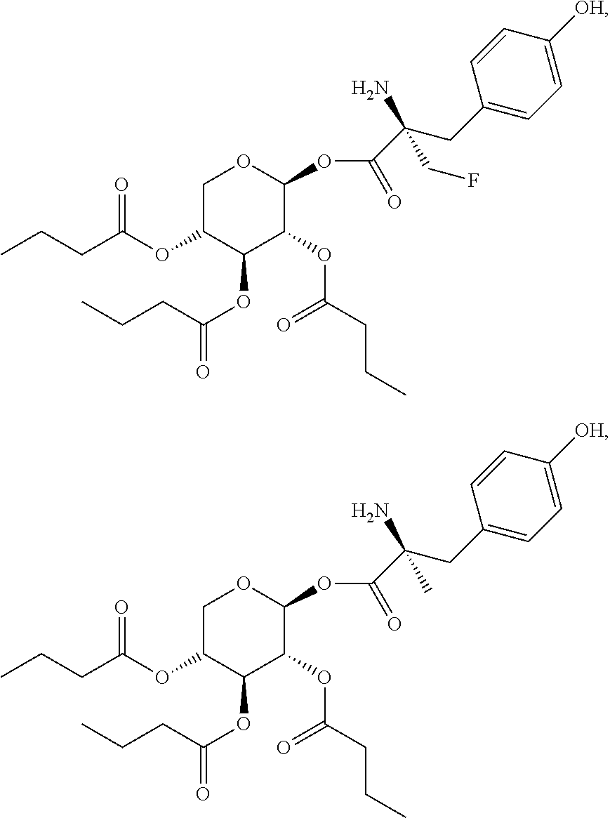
C1C(OC(CCC)=O)C(OC(=O)CCC)C(OC(CCC)=O)C(OC(C(CC2=CC=C([OH])C=C2)(CF)N)=O)O1.C1C(OC(CCC)=O)C(OC(=O)CCC)C(OC(CCC)=O)C(OC(C(CC2=CC=C([OH])C=C2)(C)N)=O)O1
